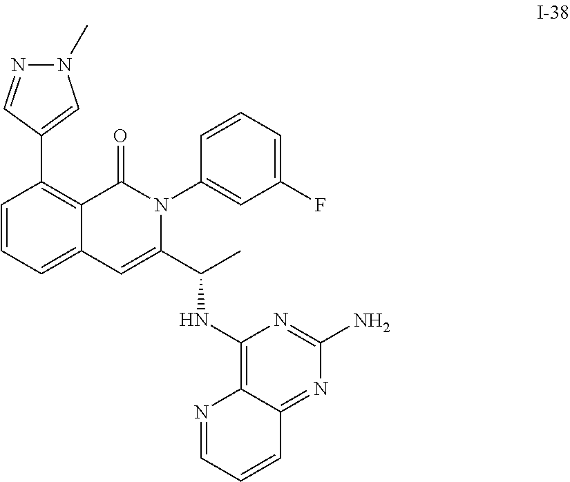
N1(C)N=CC(C2=C3C(=CC=C2)C=C(C(C)NC2=C4C(=NC(N)=N2)C=CC=N4)N(C2=CC(F)=CC=C2)C3=O)=C1
